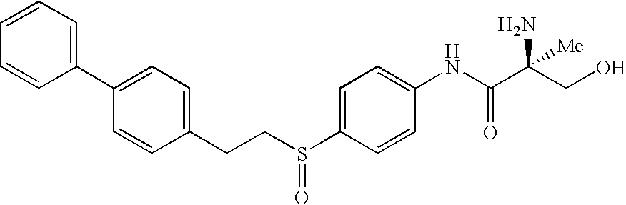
C1=CC=CC(C2=CC=C(CCS(C3=CC=C(NC(C(CO)(N)[Me])=O)C=C3)=O)C=C2)=C1
